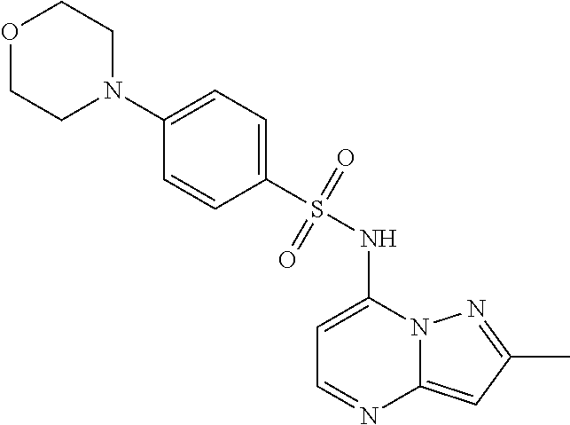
C1=C(NS(C2=CC=C(N3CCOCC3)C=C2)(=O)=O)N2C(=CC(C)=N2)N=C1
